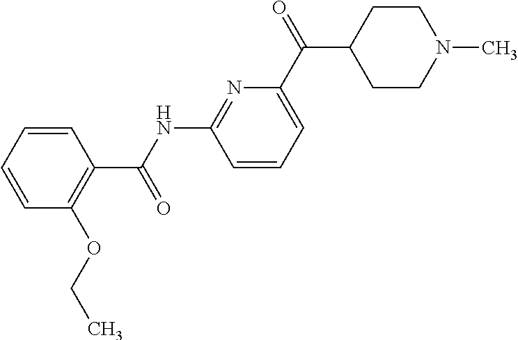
C1(C(NC2=NC(C(C3CCN(C)CC3)=O)=CC=C2)=O)=C(OCC)C=CC=C1
